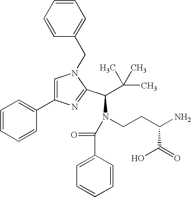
N1(CC2=CC=CC=C2)C=C(C2=CC=CC=C2)N=C1C(N(CCC(N)C(O)=O)C(C1=CC=CC=C1)=O)C(C)(C)C
